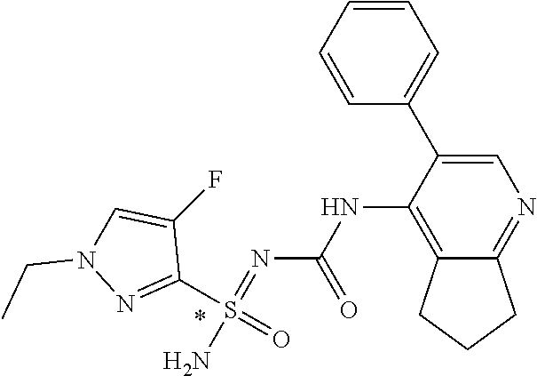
N(C1=C2C(=NC=C1C1=CC=CC=C1)CCC2)C(N=S(N)(C1=NN(CC)C=C1F)=O)=O
